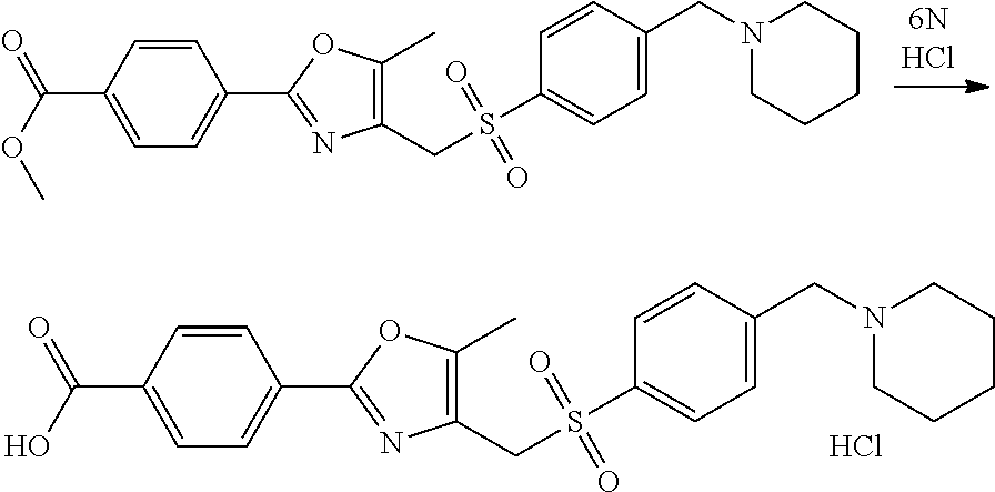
O(C(C1=CC=C(C2=NC(CS(C3=CC=C(CN4CCCCC4)C=C3)(=O)=O)=C(C)O2)C=C1)=O)C.OC(C1=CC=C(C2=NC(CS(C3=CC=C(CN4CCCCC4)C=C3)(=O)=O)=C(C)O2)C=C1)=O.Cl
